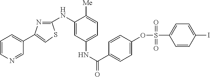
C1=CN=CC(C2=CSC(NC3=CC(NC(=O)C4=CC=C(OS(=O)(=O)C5=CC=C(I)C=C5)C=C4)=CC=C3[Me])=N2)=C1
